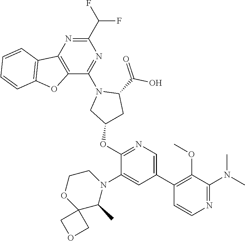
C12=C(C(N3CC(OC4=NC=C(C5=C(OC)C(N(C)C)=NC=C5)C=C4N4C(C)C5(OCC4)COC5)CC3C(=O)O)=NC(C(F)F)=N1)OC1=C2C=CC=C1
